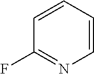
C1=CC=CN=C1F
